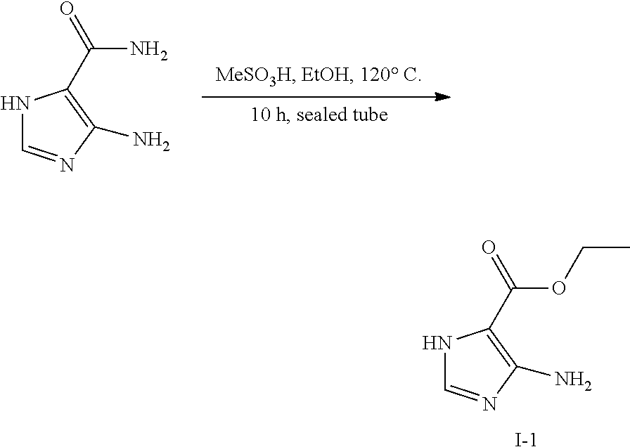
N1C=NC(N)=C1C(=O)N.N1C=NC(N)=C1C(=O)OCC.[I-]
